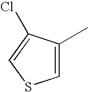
C1=C(C)C(Cl)=CS1
